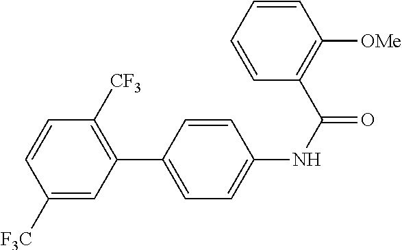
C1(C2=CC=C(NC(=O)C3=C([OMe])C=CC=C3)C=C2)=C([CF3])C=CC([F3C])=C1
